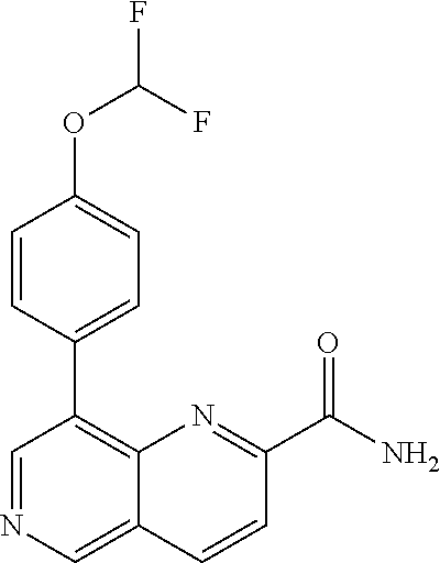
C1(OC(F)F)=CC=C(C2=C3C(=CN=C2)C=CC(C(N)=O)=N3)C=C1
